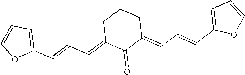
C1(C=CC=C2C(=O)C(=CC=CC3=CC=CO3)CCC2)=CC=CO1
